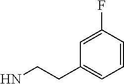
C1=C(F)C=CC=C1CCN
